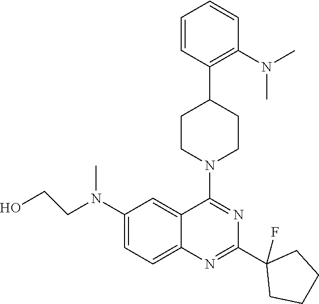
C1=CC(C2CCN(C3=NC(C4(F)CCCC4)=NC4=CC=C(N(CCO)C)C=C43)CC2)=C(N(C)C)C=C1
